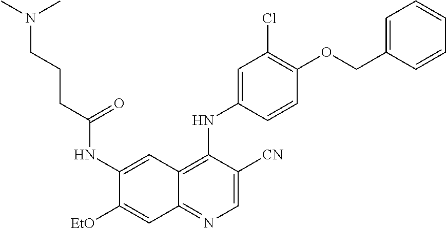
C1=C([CN])C(NC2=CC(Cl)=C(OCC3=CC=CC=C3)C=C2)=C2C(=N1)C=C([EtO])C(NC(CCCN(C)C)=O)=C2
